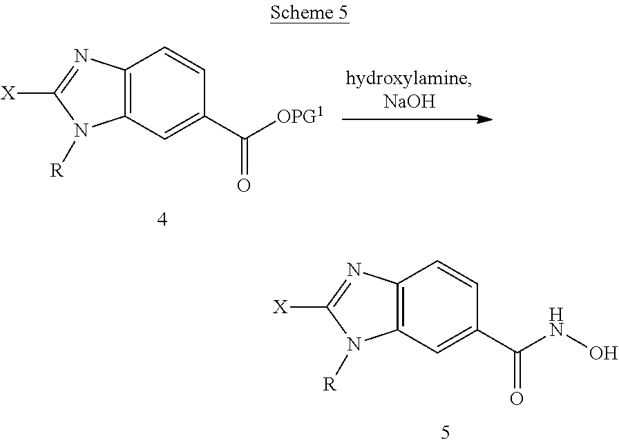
C12=C(C=C(C([OPG1])=O)C=C1)N([R])C([X])=N2.C12=C(C=C(C(NO)=O)C=C1)N([R])C([X])=N2
